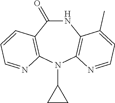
N1C(=O)C2=C(N(C3CC3)C3=C1C(C)=CC=N3)N=CC=C2
